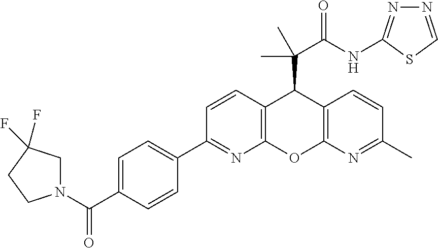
C1(C2=NC3=C(C=C2)C(C(C(NC2=NN=CS2)=O)(C)C)C2=C(O3)N=C(C)C=C2)=CC=C(C(N2CC(F)(F)CC2)=O)C=C1
